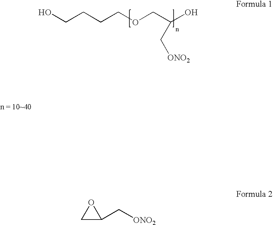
C(CCCOCC(O)C[ONO2])O.C1C(C[ONO2])O1
